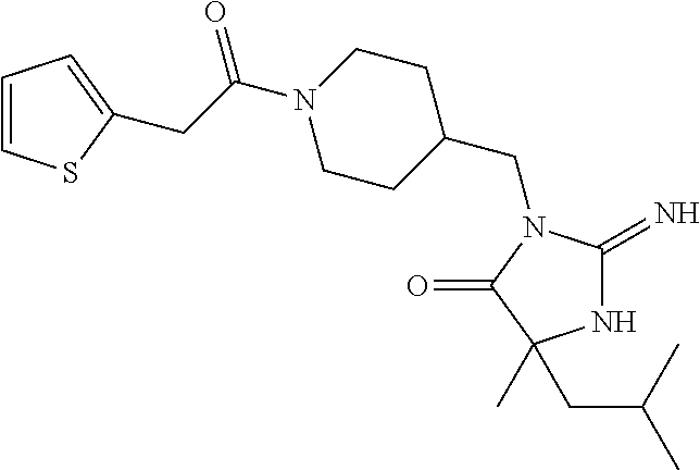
N1C(=N)N(CC2CCN(C(CC3=CC=CS3)=O)CC2)C(=O)C1(C)CC(C)C
